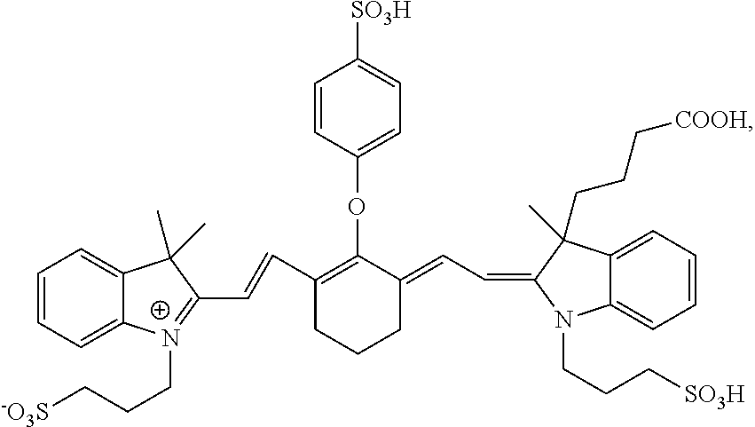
C1=CC=C2C(=C1)N(CCC[SO3H])C(=CC=C1C(OC3=CC=C([SO3H])C=C3)=C(C=CC3=[N+](CCC[-O3S])C4=CC=CC=C4C3(C)C)CCC1)C2(CCC[COOH])C
